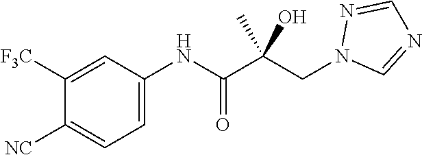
C1=C(NC(C(CN2C=NC=N2)(C)O)=O)C=C([F3C])C([NC])=C1
